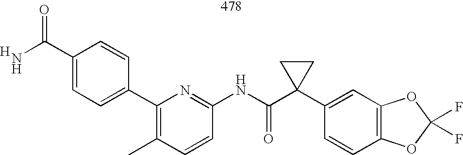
C1=CC(C2=C(C)C=CC(NC(C3(C4=CC5=C(C=C4)OC(F)(F)O5)CC3)=O)=N2)=CC=C1C(N)=O.[H]
